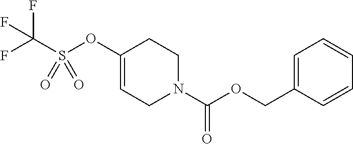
C1(OS(C(F)(F)F)(=O)=O)=CCN(C(OCC2=CC=CC=C2)=O)CC1
